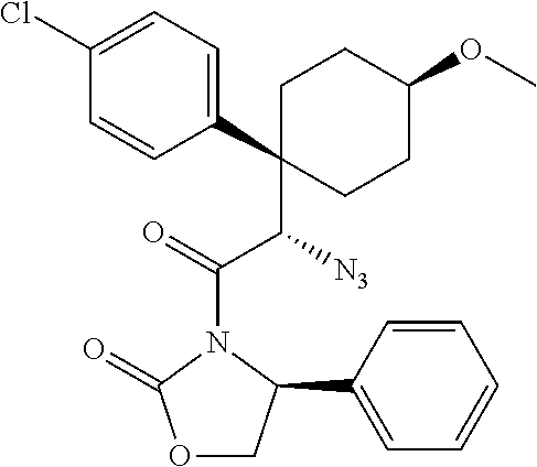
C1(C(C(=O)N2C(=O)OCC2C2=CC=CC=C2)[N3])(C2=CC=C(Cl)C=C2)CCC(OC)CC1
